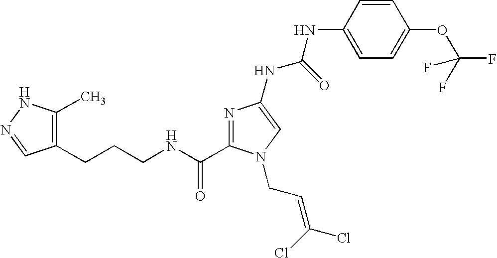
C(NC(=O)C1=NC(NC(NC2=CC=C(OC(F)(F)F)C=C2)=O)=CN1CC=C(Cl)Cl)CCC1=C(C)NN=C1
